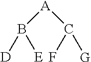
[A](B([D])[E])C(F)[G]
